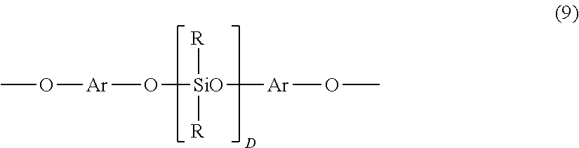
[R][SiO]([R])(O[Ar]OC)[Ar]OC
